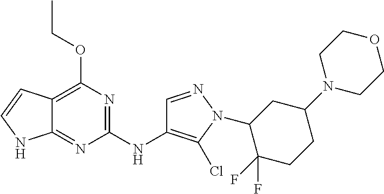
C12=C(OCC)N=C(NC3=C(Cl)N(C4C(F)(F)CCC(N5CCOCC5)C4)N=C3)N=C1NC=C2
